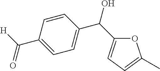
O=C(C1=CC=C(C(C2=CC=C(C)O2)O)C=C1)[H]
